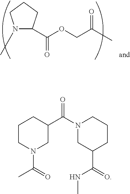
N1(C)C(C(OCC(C)=O)=O)CCC1.C1CN(C(C)=O)CC(C(N2CC(C(=O)NC)CCC2)=O)C1
